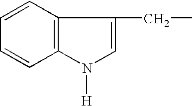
C1=CC2=C(C=C1)N([H])C=C2CC
